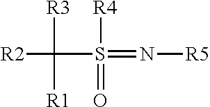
[R2]C([R3])([R1])S([R4])(=O)=N[R5]
